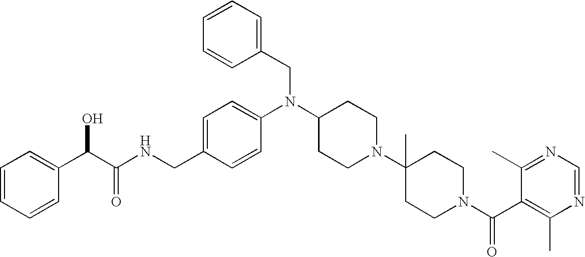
C(C1=CC=C(N(C2CCN(C3(C)CCN(C(C4=C(C)N=CN=C4C)=O)CC3)CC2)CC2=CC=CC=C2)C=C1)NC(C(C1=CC=CC=C1)O)=O
